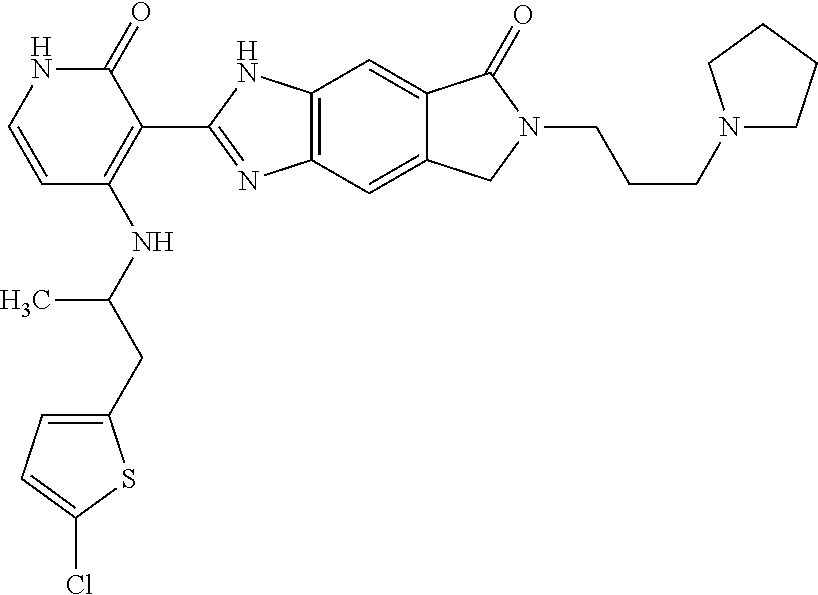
C1=CC(NC(CC2=CC=C(Cl)S2)C)=C(C2=NC3=C(N2)C=C2C(=C3)CN(CCCN3CCCC3)C2=O)C(=O)N1
